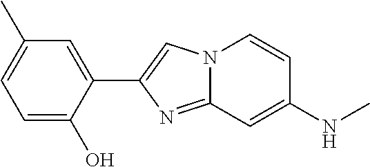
C1(C2=CC(C)=CC=C2O)=CN2C(=N1)C=C(NC)C=C2
